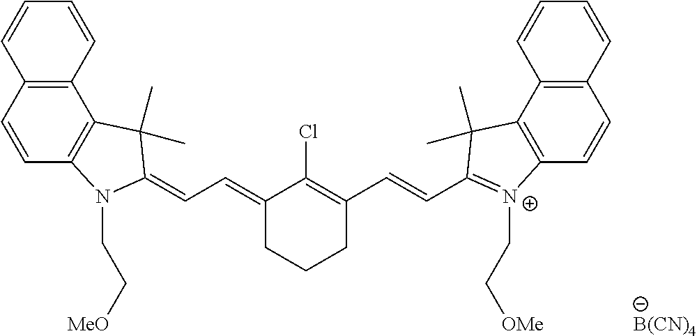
C(C=C1C(Cl)=C(C=CC2=[N+](CC[OMe])C3=C(C2(C)C)C2=C(C=C3)C=CC=C2)CCC1)=C1N(CC[MeO])C2=C(C1(C)C)C1=C(C=C2)C=CC=C1.[B(CN)4]
